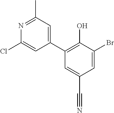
C1=C(Br)C(O)=C(C2=CC(C)=NC(Cl)=C2)C=C1C#N
